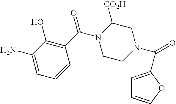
C1=C(N)C(O)=C(C(=O)N2CCN(C(=O)C3=CC=CO3)CC2[CO2H])C=C1
